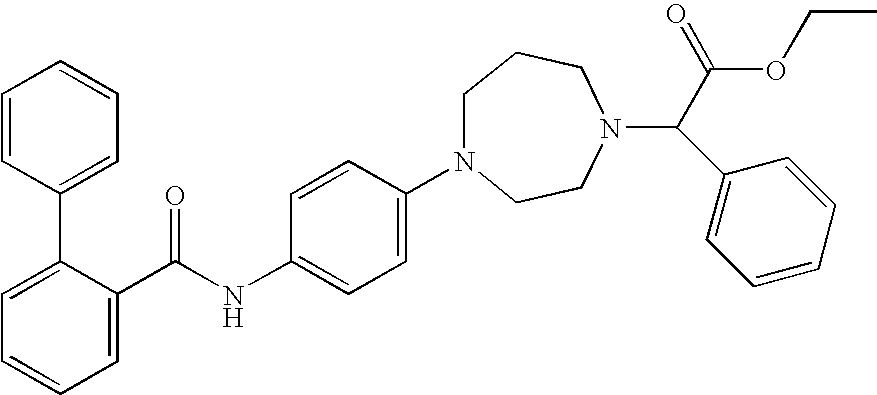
N1(C2=CC=C(NC(C3=CC=CC=C3C3=CC=CC=C3)=O)C=C2)CCCN(C(C(OCC)=O)C2=CC=CC=C2)CC1
